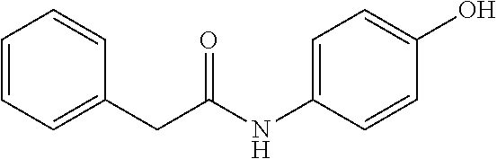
C(C(NC1=CC=C(O)C=C1)=O)C1=CC=CC=C1
